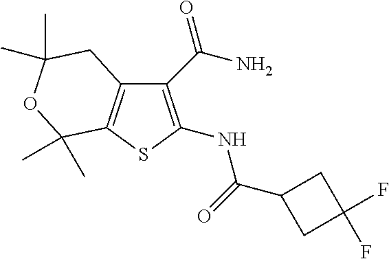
C12=C(SC(NC(=O)C3CC(F)(F)C3)=C1C(N)=O)C(C)(C)OC(C)(C)C2
